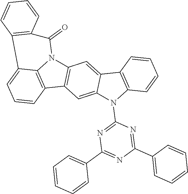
C12=C(C3=C4N1C(=O)C1=C(C4=CC=C3)C=CC=C1)C=C1C(=C2)C2=C(N1C1=NC(C3=CC=CC=C3)=NC(C3=CC=CC=C3)=N1)C=CC=C2
